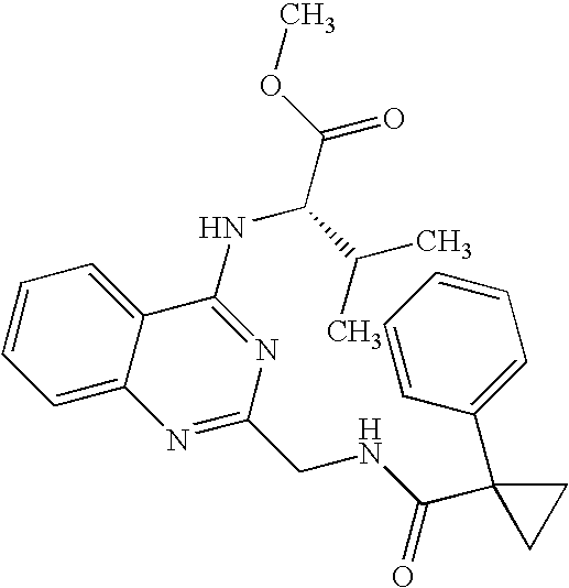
C1=CC=C2C(=C1)C(NC(C(C)C)C(=O)OC)=NC(CNC(=O)C1(C3=CC=CC=C3)CC1)=N2
